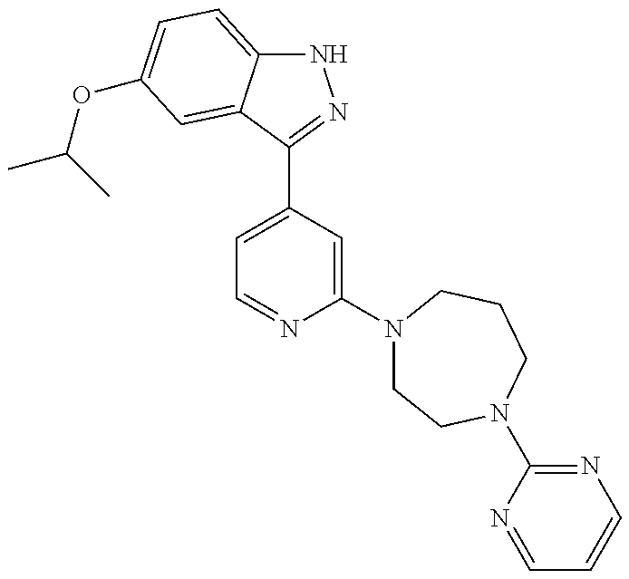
N1C2=CC=C(OC(C)C)C=C2C(C2=CC=NC(N3CCN(C4=NC=CC=N4)CCC3)=C2)=N1
